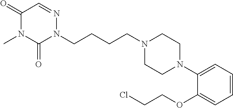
C1(=O)N(C)C(=O)N(CCCCN2CCN(C3=CC=CC=C3OCCCl)CC2)N=C1
